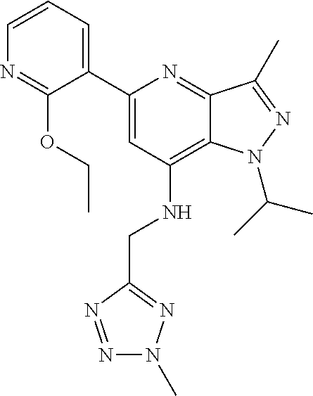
C1(C2=CC(NCC3=NN(C)N=N3)=C3C(=N2)C(C)=NN3C(C)C)=CC=CN=C1OCC
